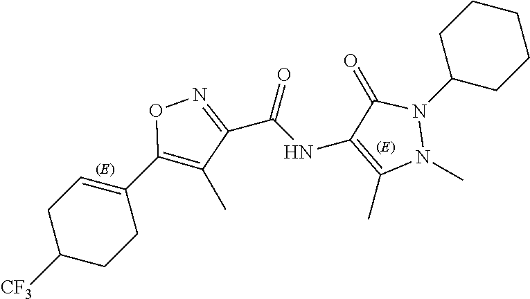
O1N=C(C(NC2=C(C)N(C)N(C3CCCCC3)C2=O)=O)C(C)=C1C1=CCC([CF3])CC1
